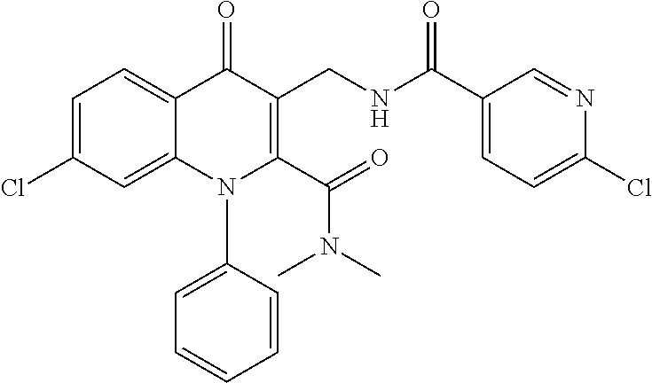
C1=C(Cl)C=C2C(=C1)C(=O)C(CNC(C1=CC=C(Cl)N=C1)=O)=C(C(=O)N(C)C)N2C1=CC=CC=C1
